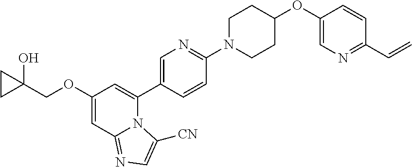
C1(OCC2(O)CC2)=CC2=NC=C([CN])N2C(C2=CN=C(N3CCC(OC4=CN=C(C=C)C=C4)CC3)C=C2)=C1
